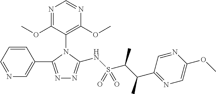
N1=C(OC)C(N2C(C3=CN=CC=C3)=NN=C2NS(C(C(C)C2=NC=C(OC)N=C2)C)(=O)=O)=C(OC)N=C1
